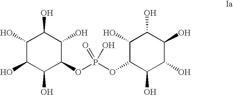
C1(O)C(O)C(O)C(OP(OC2C(O)C(O)C(O)C(O)C2O)(O)=O)C(O)C1O
